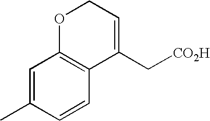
C1=C(C)C=CC2=C1OCC=C2C[CO2H]
